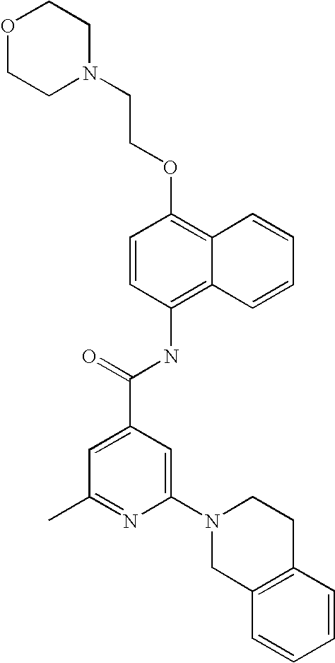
O1CCN(CCOC2=C3C(=C(NC(C4=CC(C)=NC(N5CC6=C(CC5)C=CC=C6)=C4)=O)C=C2)C=CC=C3)CC1
